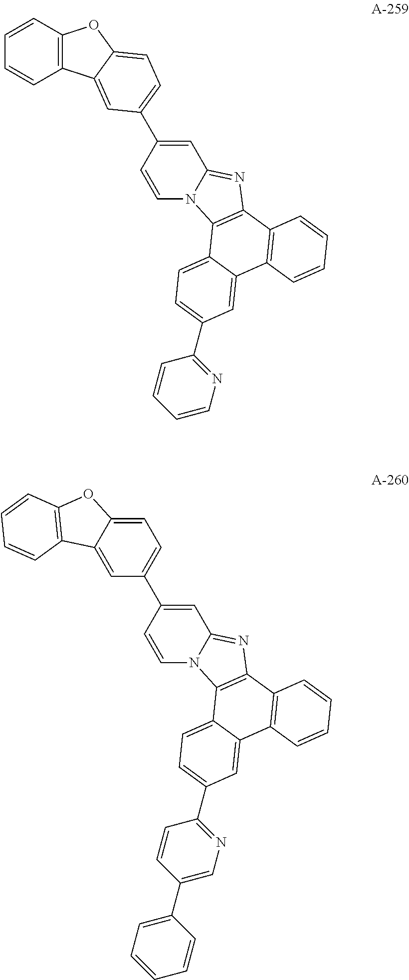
C1=CC2=C(C=C1)C1=CC(C3=CC4=NC5=C(N4C=C3)C3=CC=C(C4=NC=CC=C4)C=C3C3=C5C=CC=C3)=CC=C1O2.C12=CC(C3=CC4=NC5=C(N4C=C3)C3=CC=C(C4=NC=C(C6=CC=CC=C6)C=C4)C=C3C3=C5C=CC=C3)=CC=C1OC1=C2C=CC=C1
